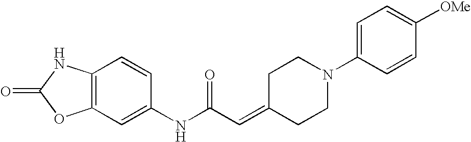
O=C1OC2=C(N1)C=CC(NC(C=C1CCN(C3=CC=C([OMe])C=C3)CC1)=O)=C2
